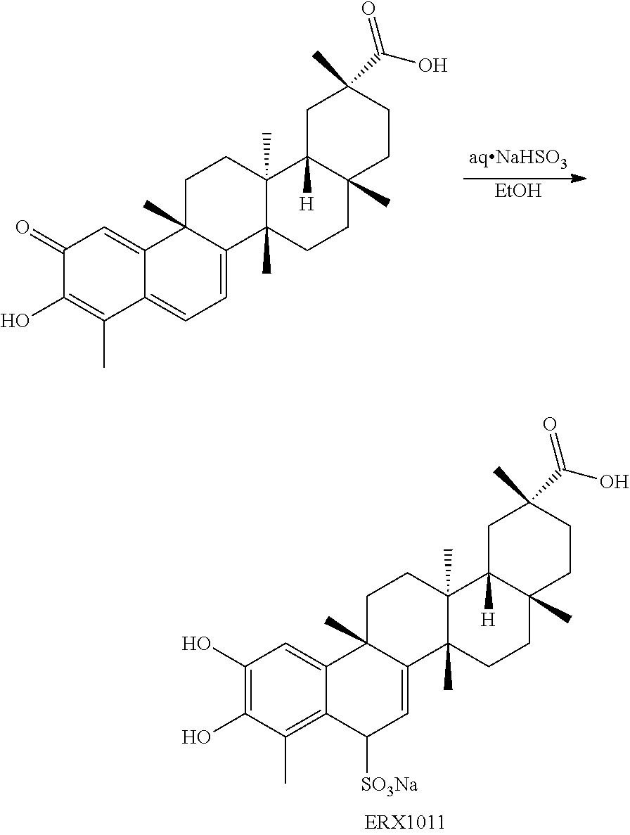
C1(O)=C(O)C(C)=C2C(=C1)C1(C)C(=CC2[SO3Na])C2(C)C(C)(CC1)C1([H])C(C)(CC2)CCC(C)(C(O)=O)C1.C1(=O)C(O)=C(C)C2=CC=C3C(C)(C2=C1)CCC1(C)C3(C)CCC2(C)C1([H])CC(C)(C(O)=O)CC2.[EtOH]
